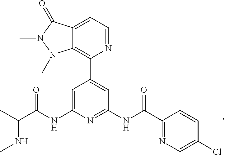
C1=C(NC(C(C)NC)=O)N=C(NC(=O)C2=NC=C(Cl)C=C2)C=C1C1=C2C(=CC=N1)C(=O)N(C)N2C
